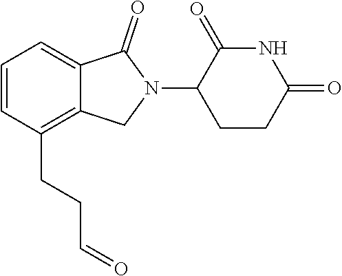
C12=CC=CC(CCC=O)=C1CN(C1C(=O)NC(=O)CC1)C2=O
